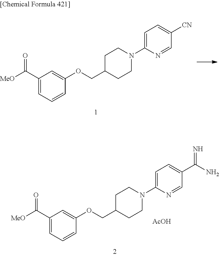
C1(C([MeO])=O)=CC=CC(OCC2CCN(C3=CC=C([CN])C=N3)CC2)=C1.C1(C([MeO])=O)=CC=CC(OCC2CCN(C3=CC=C(C(N)=N)C=N3)CC2)=C1.[AcOH]
